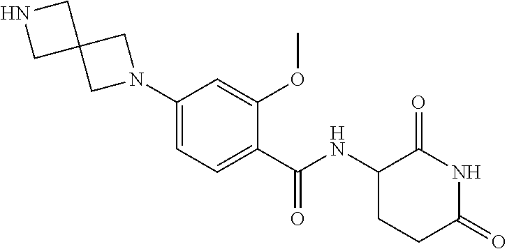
C1(N2CC3(C2)CNC3)=CC=C(C(NC2CCC(=O)NC2=O)=O)C(OC)=C1
